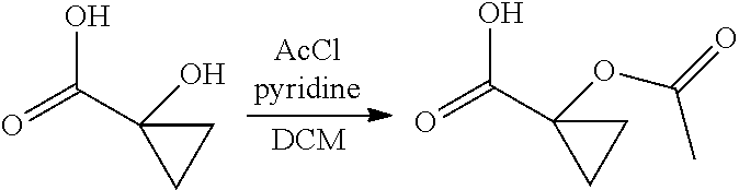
O=C(C1(O)CC1)O.O=C(C1(OC(C)=O)CC1)O
